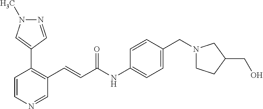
C1=CN=CC(C=CC(=O)NC2=CC=C(CN3CCC(CO)C3)C=C2)=C1C1=CN(C)N=C1
